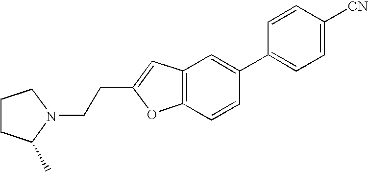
C1CC(C)N(CCC2=CC3=C(O2)C=CC(C2=CC=C([CN])C=C2)=C3)C1
